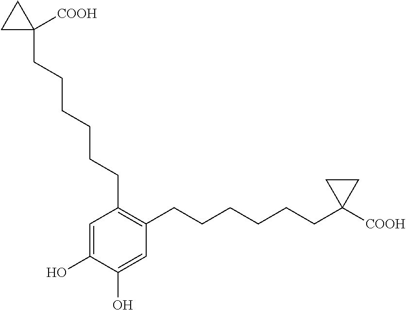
C1=C(O)C(O)=CC(CCCCCCC2([COOH])CC2)=C1CCCCCCC1([COOH])CC1
